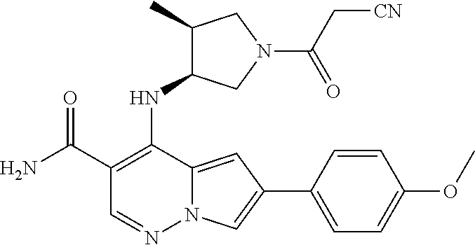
C1(C(N)=O)=C(NC2C(C)CN(C(C[CN])=O)C2)C2=CC(C3=CC=C(OC)C=C3)=CN2N=C1
